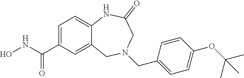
C1=C(C(NO)=O)C=C2C(=C1)NC(=O)CN(CC1=CC=C(OC(C)(C)C)C=C1)C2
